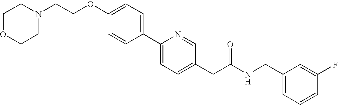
C(OC1=CC=C(C2=CC=C(CC(NCC3=CC=CC(F)=C3)=O)C=N2)C=C1)CN1CCOCC1
